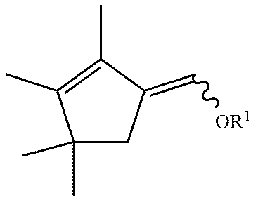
C1(C)(C)CC(=C[OR1])C(C)=C1C
